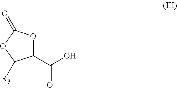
C1(C(=O)O)OC(=O)OC1[R3]
